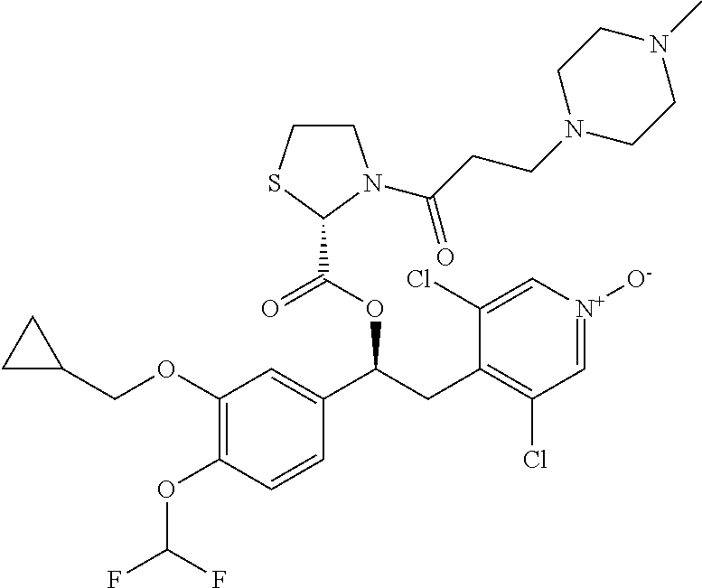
C1(OCC2CC2)=C(OC(F)F)C=CC(C(CC2=C(Cl)C=[N+]([O-])C=C2Cl)OC(C2N(C(CCN3CCN(C)CC3)=O)CCS2)=O)=C1
